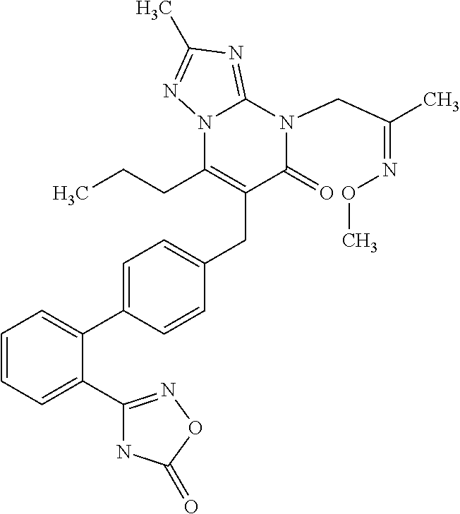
C1=CC=C(C2=NOC(=O)N2)C(C2=CC=C(CC3=C(CCC)N4C(=NC(C)=N4)N(CC(C)=NOC)C3=O)C=C2)=C1
